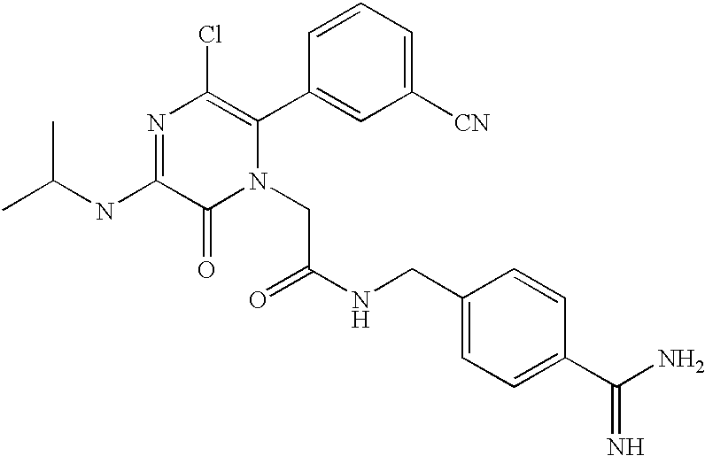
C(NC1=NC(Cl)=C(C2=CC([CN])=CC=C2)N(CC(=O)NCC2=CC=C(C(N)=N)C=C2)C1=O)(C)C
